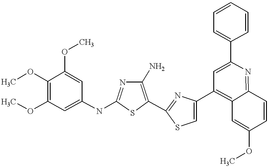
COC1=C(OC)C=C(NC2=NC(N)=C(C3=NC(C4=C5C(=NC(C6=CC=CC=C6)=C4)C=CC(OC)=C5)=CS3)S2)C=C1OC
